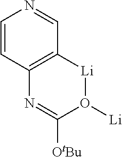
C1=CC2=C(C=N1)[Li]O([Li])C([OtBu])=N2
